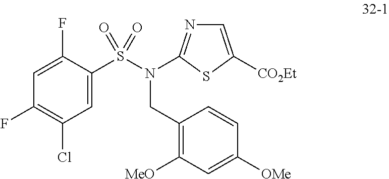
C1=C(F)C(S(=O)(=O)N(CC2=C([MeO])C=C([OMe])C=C2)C2=NC=C([CO2Et])S2)=CC(Cl)=C1F
